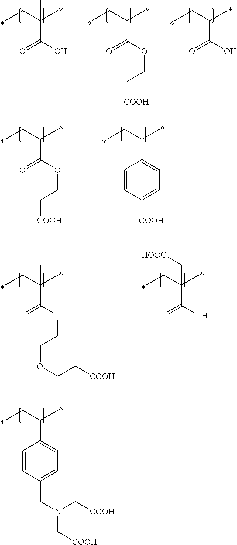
C(C1=CC=C(CN(C[COOH])C[COOH])C=C1)(CC)C.C(C(O)=O)(CC)(C)C.C(C(OCC[COOH])=O)(CC)(C)C.C(C(O)=O)(CC)C.C(C(OCC[COOH])=O)(CC)C.C(C1=CC=C([COOH])C=C1)(CC)C.C(C(OCCOCC[COOH])=O)(CC)(C)C.C(C(O)=O)(CC)(C)C[HOOC]
